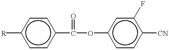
[R]c1ccc(C(Oc2ccc([CN])c(F)c2)=O)cc1
